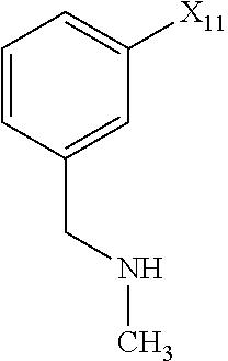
C1=C(CNC)C=CC=C1[X11]
